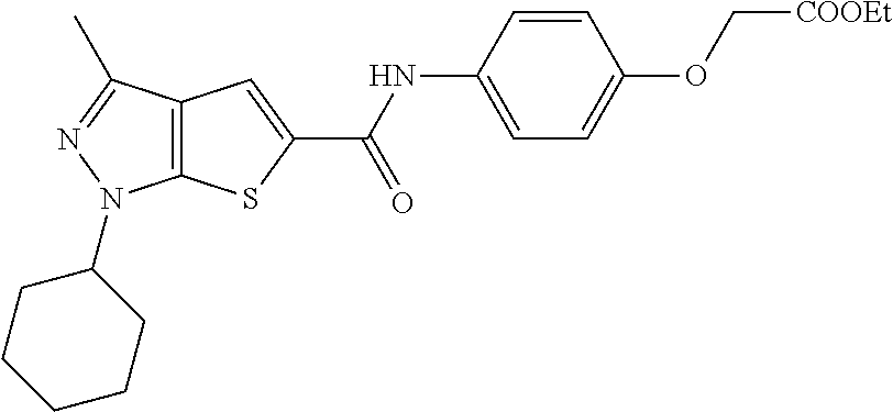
C12=C(C(C)=NN1C1CCCCC1)C=C(C(NC1=CC=C(OC[COOEt])C=C1)=O)S2
